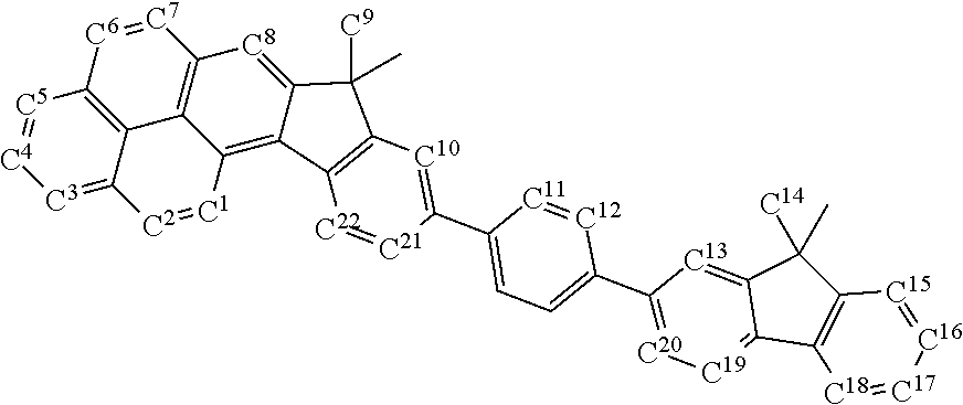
C12=C3C(=[C3][C4]=[C5]1)[C2]=[C1]C1=C4C(=[C8]C(=C31)[C7]=[C6]2)C([C9])(C)C1=C4[C22]=[C21]C(C2=CC=C(C3=[C20][C19]=C4C(=[C13]3)C([C14])(C)C3=C4[C18]=[C17][C16]=[C15]3)[C12]=[C11]2)=[C10]1
